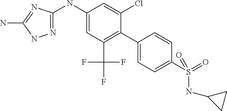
N1=C(NC2=CC(C(F)(F)F)=C(C3=CC=C(S(NC4CC4)(=O)=O)C=C3)C(Cl)=C2)N=C(N)N1
